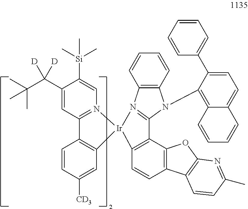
C1(C(C(C)(C)C)([D])[D])=CC2=N(C=C1[Si](C)(C)C)[Ir]1(C3=C2C=CC([CD3])=C3)N2=C(N(C3=C4C(=CC=C3C3=CC=CC=C3)C=CC=C4)C3=C2C=CC=C3)C2=C1C=CC1=C2OC2=C1C=CC(C)=N2
